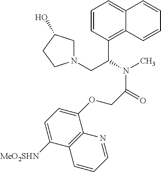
C1=CC(C(N(C)C(=O)COC2=CC=C([MeO2SHN])C3=C2N=CC=C3)CN2CC(O)CC2)=C2C(=C1)C=CC=C2
